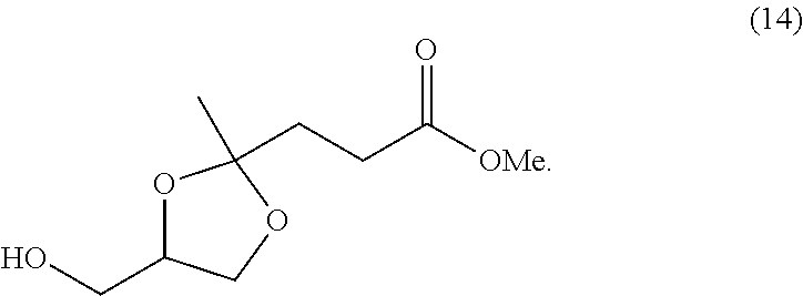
O1C(CO)COC1(C)CCC([OMe])=O
